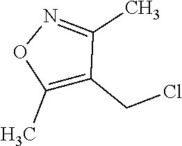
C1(C)=C(CCl)C(C)=NO1
